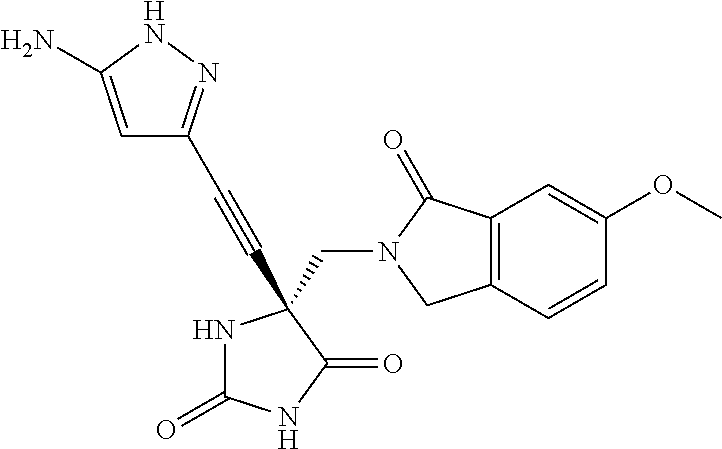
N1C(=O)NC(=O)C1(CN1C(=O)C2=C(C1)C=CC(OC)=C2)C#CC1=NNC(N)=C1
